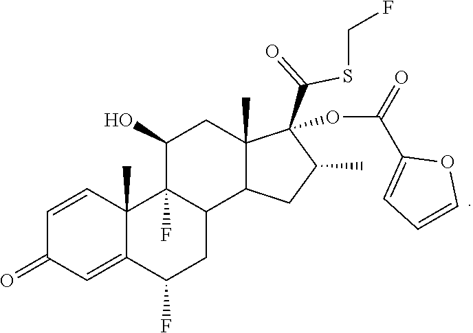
C1(O)C2(F)C(C3C(C)(C1)C(C(=O)SCF)(OC(=O)C1=CC=CO1)C(C)C3)CC(F)C1=CC(=O)C=CC21C
